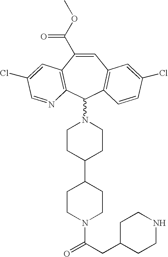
C1CC(C2CCN(C(CC3CCNCC3)=O)CC2)CCN1C1C2=C(C(C(OC)=O)=CC3=C1C=CC(Cl)=C3)C=C(Cl)C=N2
